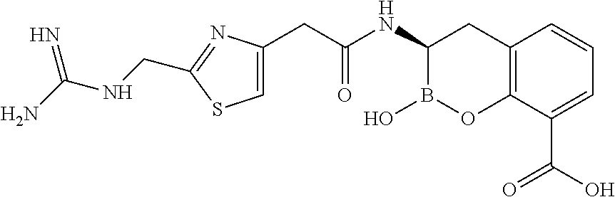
C12=C(C(C(O)=O)=CC=C1)OB(O)C(NC(CC1=CSC(CNC(N)=N)=N1)=O)C2
